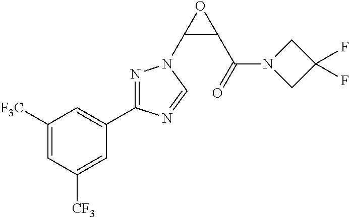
C1([F3C])=CC([CF3])=CC(C2=NN(C3C(C(N4CC(F)(F)C4)=O)O3)C=N2)=C1
